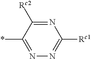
N1=C([Rc2])C(*)=NN=C1[Rc1]
